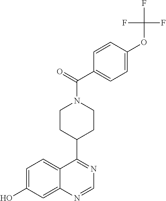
C12=CC(O)=CC=C1C(C1CCN(C(=O)C3=CC=C(OC(F)(F)F)C=C3)CC1)=NC=N2
